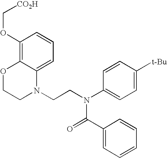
C1=C2C(=C(OC[CO2H])C=C1)OCCN2CCN(C1=CC=C([t-Bu])C=C1)C(=O)C1=CC=CC=C1
